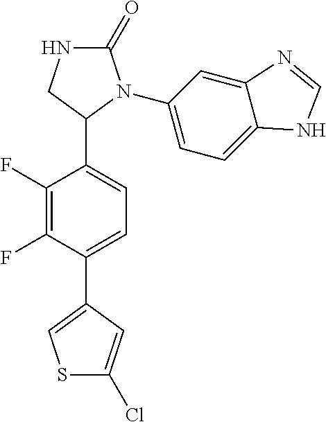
C1(=O)NCC(C2=CC=C(C3=CSC(Cl)=C3)C(F)=C2F)N1C1=CC=C2C(=C1)N=CN2
